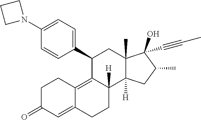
C1(N2CCC2)=CC=C(C2C3=C4C(=CC(=O)CC4)CCC3([H])C3([H])C(C)(C2)C(O)(C#CC)C(C)C3)C=C1
